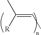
C(=CC)([R])C
